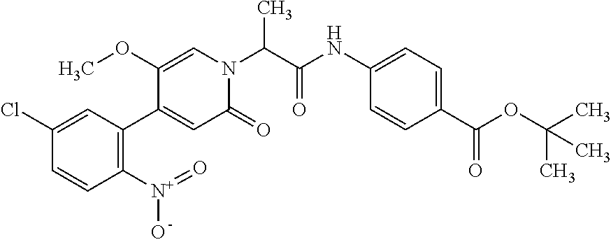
C1(=O)N(C(C(NC2=CC=C(C(OC(C)(C)C)=O)C=C2)=O)C)C=C(OC)C(C2=C([N+](O)=O)C=CC(Cl)=C2)=C1
